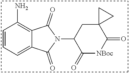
C12=CC=CC(N)=C1C(=O)N(C1C(=O)[NBoc]C(=O)C3(C1)CC3)C2=O
